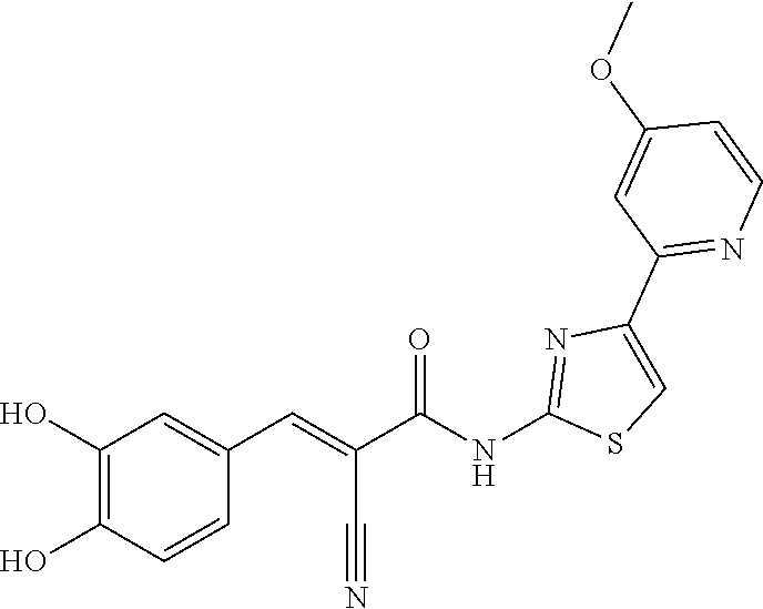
C1=CN=C(C2=CSC(NC(C(=CC3=CC(O)=C(O)C=C3)C#N)=O)=N2)C=C1OC
